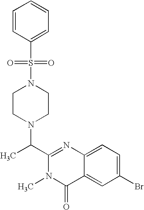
C1(C(N2CCN(S(=O)(=O)C3=CC=CC=C3)CC2)C)=NC2=CC=C(Br)C=C2C(=O)N1C
